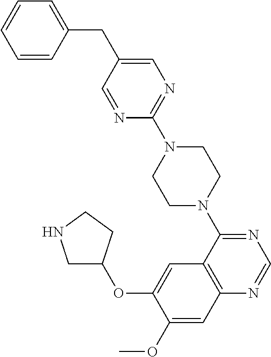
C1NCCC1OC1=CC2=C(C=C1OC)N=CN=C2N1CCN(C2=NC=C(CC3=CC=CC=C3)C=N2)CC1
